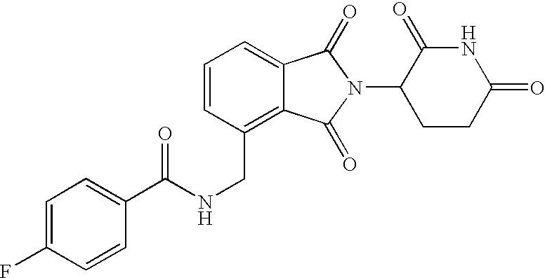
C1=CC(CNC(C2=CC=C(F)C=C2)=O)=C2C(=C1)C(=O)N(C1CCC(=O)NC1=O)C2=O
